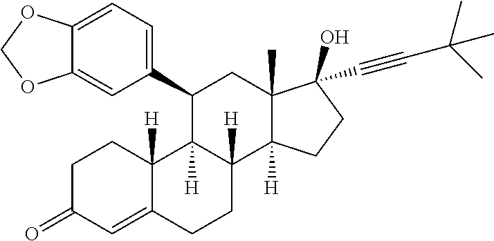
C1C(=O)C=C2C([H])(C1)C1([H])C([H])(CC2)C2([H])C(C)(CC1C1=CC=C3C(=C1)OCO3)C(O)(C#CC(C)(C)C)CC2
